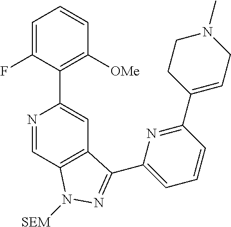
N1=CC2=C(C=C1C1=C([OMe])C=CC=C1F)C(C1=CC=CC(C3=CCN(C)CC3)=N1)=NN2[SEM]
